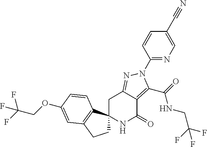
C1C2=NN(C3=NC=C(C#N)C=C3)C(C(=O)NCC(F)(F)F)=C2C(=O)NC12CCC1=C2C=CC(OCC(F)(F)F)=C1
